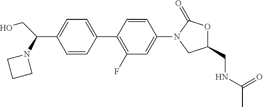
C1=CC(C2=C(F)C=C(N3CC(CNC(C)=O)OC3=O)C=C2)=CC=C1C(N1CCC1)CO
